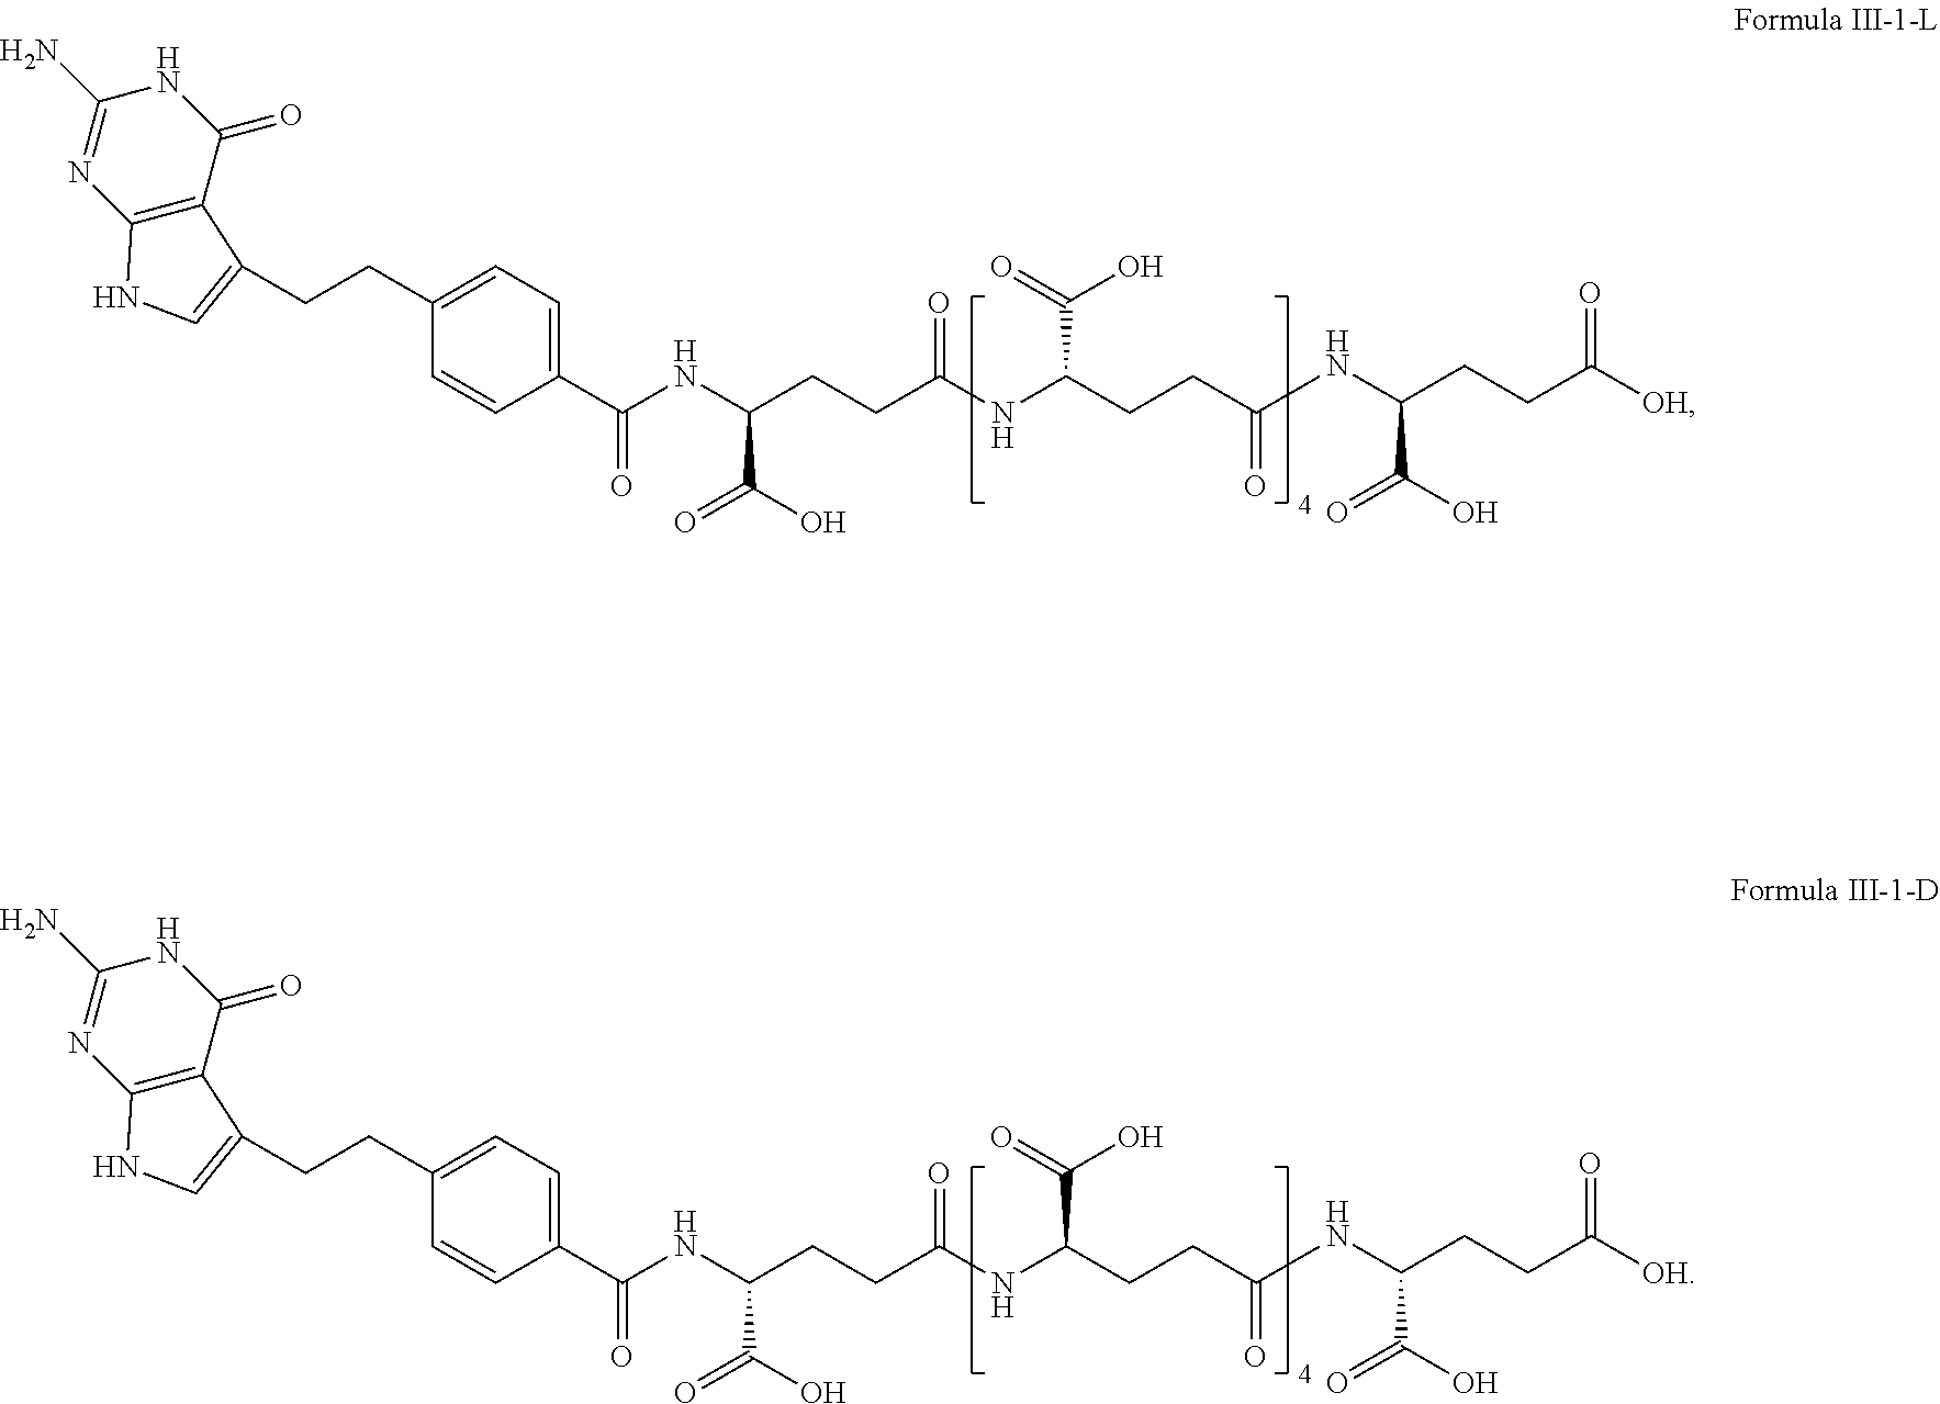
C(CCC(NC(CCC(NC(CCC([OH])=O)C(O)=O)=O)C(=O)O)=O)(C(O)=O)NC(C1=CC=C(CCC2=CNC3=C2C(=O)NC(N)=N3)C=C1)=O.C(CCC(NC(CCC(NC(CCC([OH])=O)C(O)=O)=O)C(=O)O)=O)(C(O)=O)NC(C1=CC=C(CCC2=CNC3=C2C(=O)NC(N)=N3)C=C1)=O
